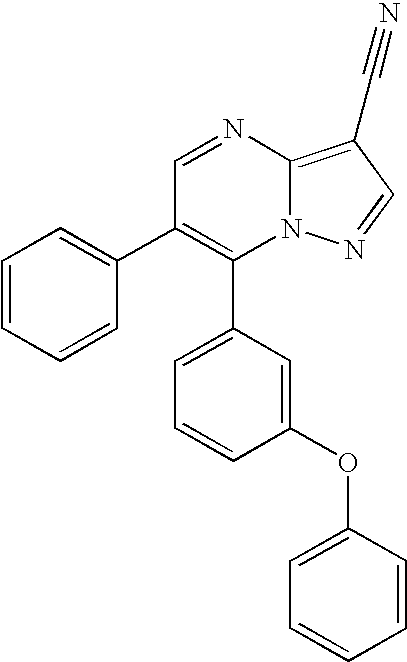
C1(C2=CC=CC(OC3=CC=CC=C3)=C2)=C(C2=CC=CC=C2)C=NC2=C(C#N)C=NN12
